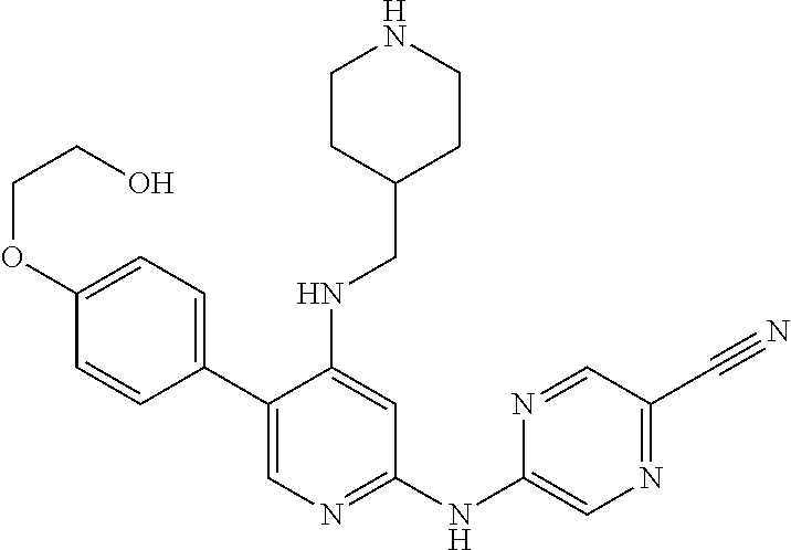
C1(C2=CC=C(OCCO)C=C2)=CN=C(NC2=CN=C(C#N)C=N2)C=C1NCC1CCNCC1
